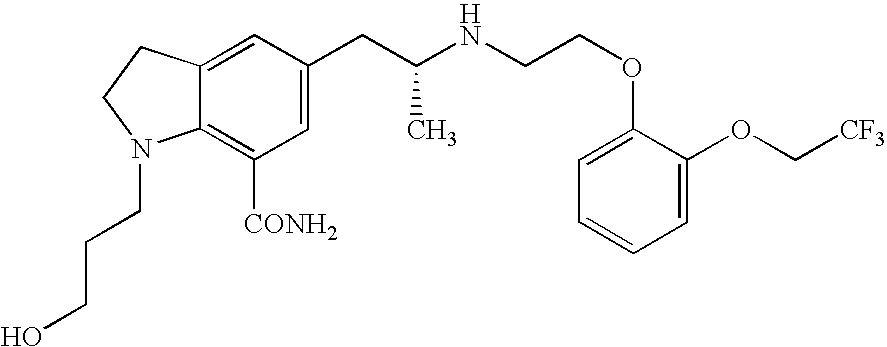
C1=C(CC(NCCOC2=CC=CC=C2OC[CF3])C)C=C2C(=C1[CONH2])N(CCCO)CC2
